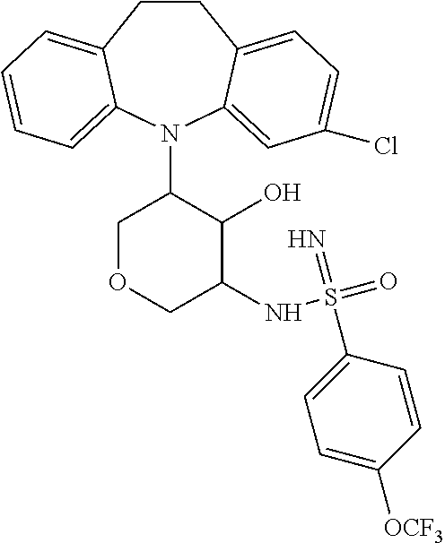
C12=CC=CC=C1N(C1COCC(NS(=O)(=N)C3=CC=C([OCF3])C=C3)C1O)C1=CC(Cl)=CC=C1CC2
